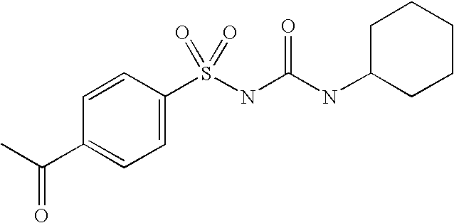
C1=CC(S(NC(NC2CCCCC2)=O)(=O)=O)=CC=C1C(C)=O
